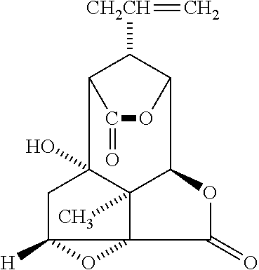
C1C2([H])C3(C4(C)C1(O)C1C([CH2CH]=C)C(C4OC3=O)OC1=O)O2
